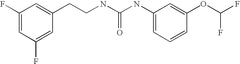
C1=C(F)C=C(CCNC(NC2=CC=CC(OC(F)F)=C2)=O)C=C1F
